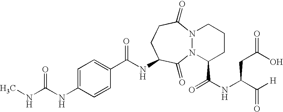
C(NC1CCC(=O)N2N(C1=O)C(C(NC(C([H])=O)CC(O)=O)=O)CCC2)(C1=CC=C(NC(NC)=O)C=C1)=O
